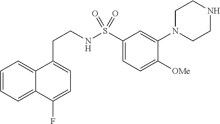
C1=CC=C2C(=C1)C(CCNS(C1=CC=C([OMe])C(N3CCNCC3)=C1)(=O)=O)=CC=C2F
